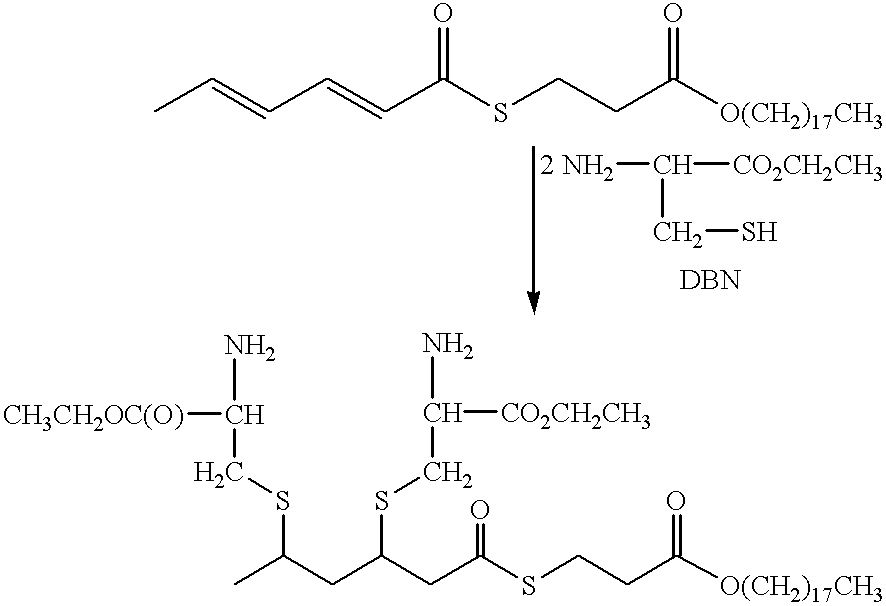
CC(CC(CC(SCCC([O(CH2)17CH3])=O)=O)SCC([CO2CH2CH3])N)SCC([CH3CH2OC(O)])N.CC=CC=CC(SCCC([O(CH2)17CH3])=O)=O.[2 NH2]C([CO2CH2CH3])CS
